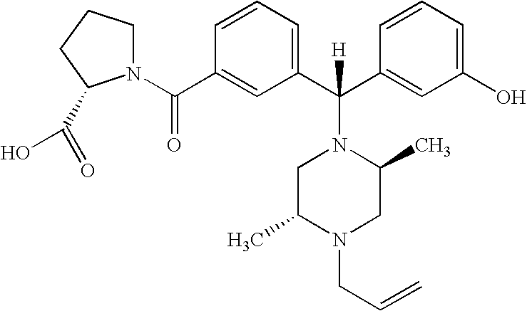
C1(C(=O)N2CCCC2C(=O)O)=CC(C(C2=CC(O)=CC=C2)(N2CC(C)N(CC=C)CC2C)[H])=CC=C1
